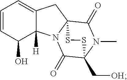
C1=CC(O)C2([H])C(=C1)CC13N2C(=O)C(C[OH])(N(C)C1=O)SS3
